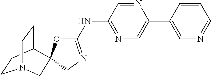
C1(NC2=NCC3(O2)C2CCN(CC2)C3)=NC=C(C2=CN=CC=C2)N=C1
